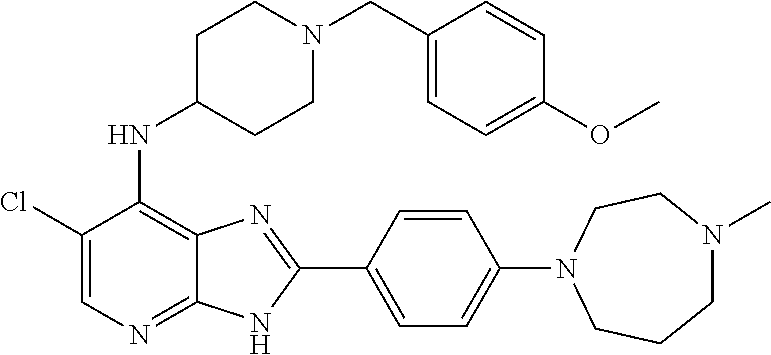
C1(Cl)=CN=C2C(=C1NC1CCN(CC3=CC=C(OC)C=C3)CC1)N=C(C1=CC=C(N3CCCN(C)CC3)C=C1)N2
